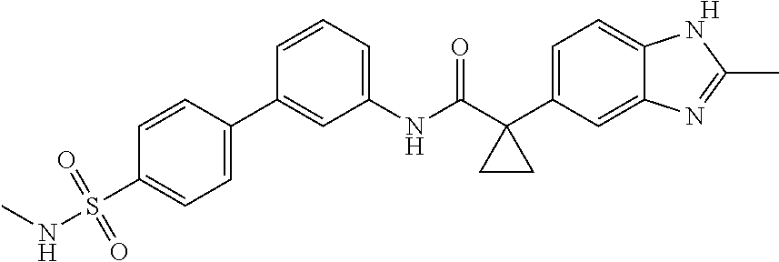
C1(NC(C2(C3=CC=C4C(=C3)N=C(C)N4)CC2)=O)=CC=CC(C2=CC=C(S(NC)(=O)=O)C=C2)=C1.[H]
